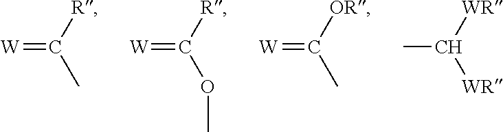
[W]=C(C)[R].[W]=C(OC)[R].[W]=C(C)[OR].CC([WR])[WR]
